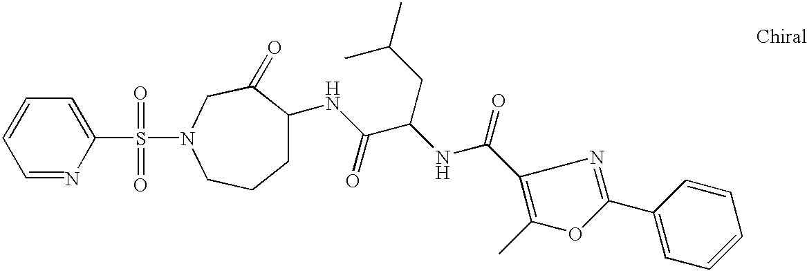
C1=NC(S(=O)(=O)N2CC(=O)C(NC(C(NC(=O)C3=C(C)OC(C4=CC=CC=C4)=N3)CC(C)C)=O)CCC2)=CC=C1
